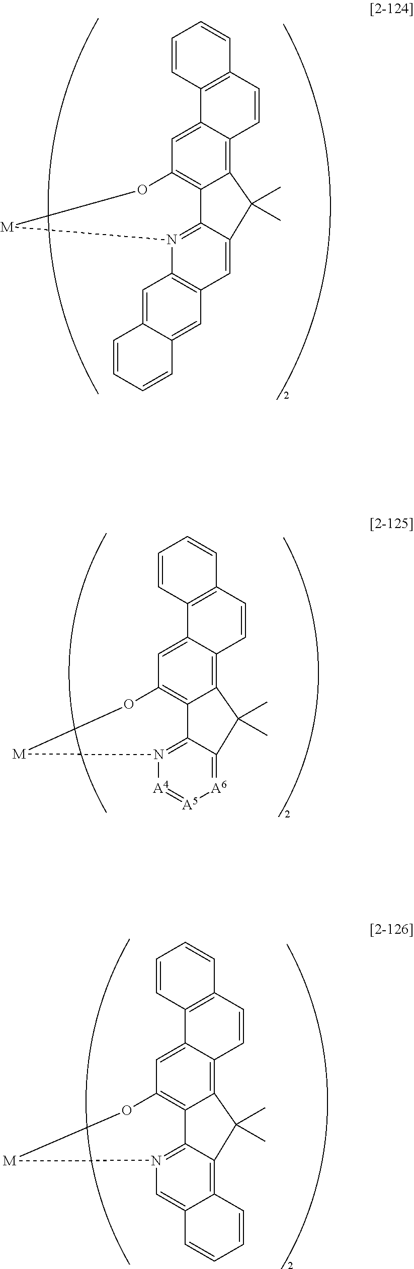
C12=C3C(=CC4=C1C1=N(C5=C(C=C1C2(C)C)C=C1C(=C5)C=CC=C1)[M]O4)C1=C(C=C3)C=CC=C1.C12=C3C(=CC4=C1C1=N([A4]=[A5][A6]=C1C2(C)C)[M]O4)C1=C(C=C3)C=CC=C1.C12=C3C(=CC4=C1C1=N(C=C5C(=C1C2(C)C)C=CC=C5)[M]O4)C1=C(C=C3)C=CC=C1
